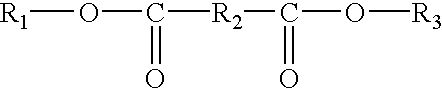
[R1]OC([R2]C(O[R3])=O)=O
